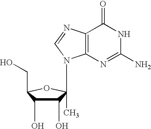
C1(O)C(O)C(CO)OC1(N1C2=C(C(=O)NC(N)=N2)N=C1)C
